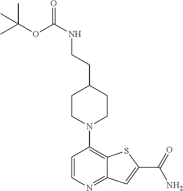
C1=CN=C2C(=C1N1CCC(CCNC(OC(C)(C)C)=O)CC1)SC(C(=O)N)=C2
